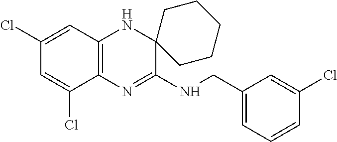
C1(Cl)=CC2=C(C(Cl)=C1)N=C(NCC1=CC=CC(Cl)=C1)C1(N2)CCCCC1
